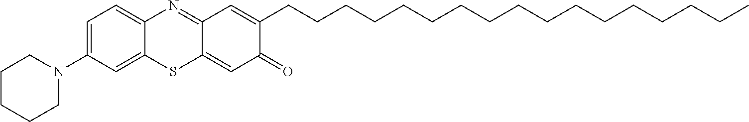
C1(N2CCCCC2)=CC=C2C(=C1)SC1=CC(=O)C(CCCCCCCCCCCCCCCCC)=CC1=N2
